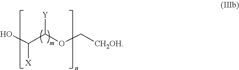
OC(C(OC[CH2OH])[Y])[X]
